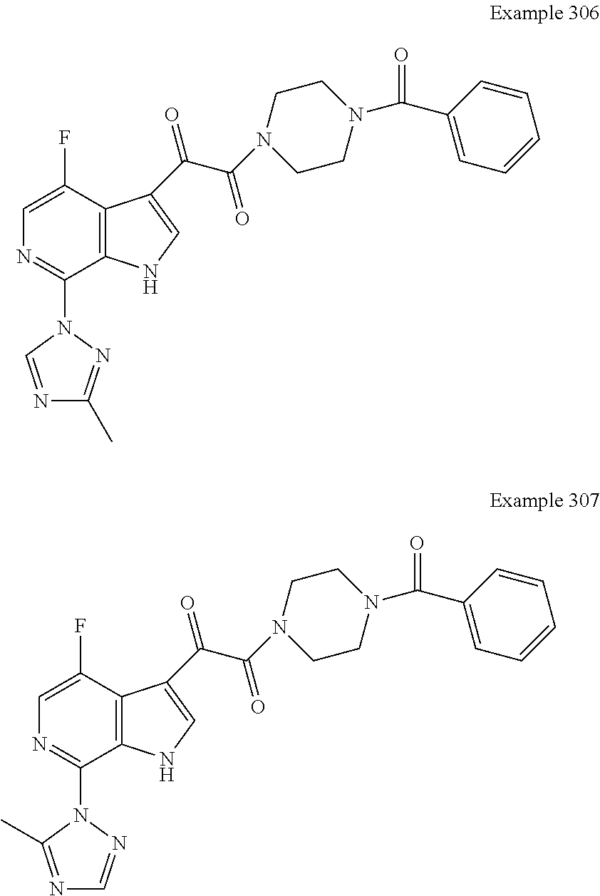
C1=C(F)C2=C(C(N3N=C(C)N=C3)=N1)NC=C2C(C(=O)N1CCN(C(=O)C2=CC=CC=C2)CC1)=O.C1=C(F)C2=C(C(N3N=CN=C3C)=N1)NC=C2C(C(=O)N1CCN(C(=O)C2=CC=CC=C2)CC1)=O
